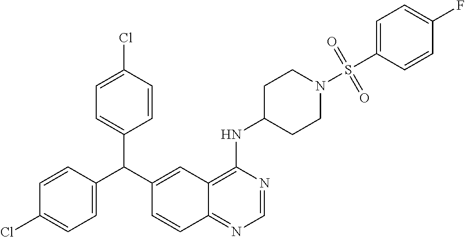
C1=CC(C(C2=CC3=C(NC4CCN(S(C5=CC=C(F)C=C5)(=O)=O)CC4)N=CN=C3C=C2)C2=CC=C(Cl)C=C2)=CC=C1Cl
